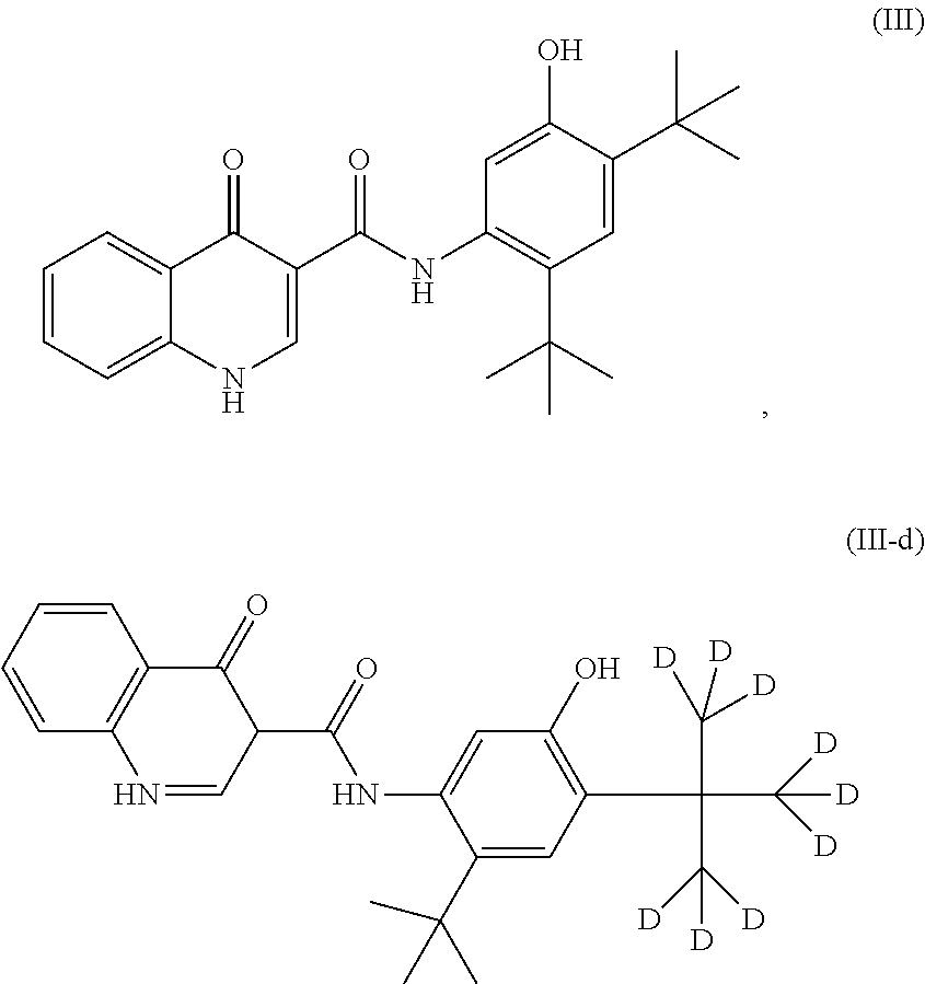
C1=CC=C2C(=C1)C(=O)C(C(=O)NC1=C(C(C)(C)C)C=C(C(C)(C)C)C(O)=C1)=CN2.C1=CC2=C(C=C1)C(=O)C(C(NC1=CC(O)=C(C(C([D])([D])[D])(C([D])([D])[D])C([D])([D])[D])C=C1C(C)(C)C)=O)C=N2
